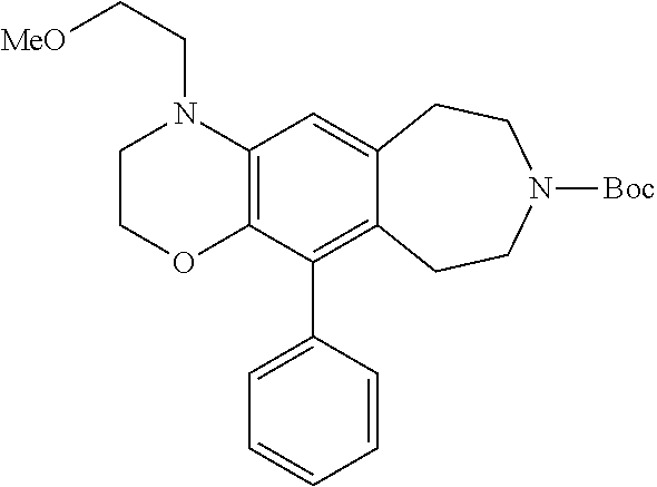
C12=C(N(CC[MeO])CCO1)C=C1C(=C2C2=CC=CC=C2)CCN([Boc])CC1
